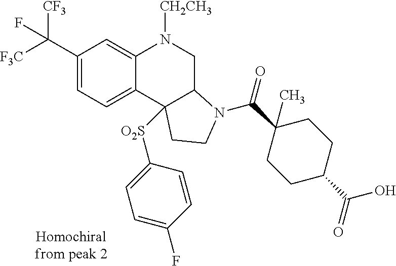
C1(C([F3C])([CF3])F)=CC=C2C(=C1)N([CH2CH3])CC1C2([O2S]C2=CC=C(F)C=C2)CCN1C(=O)C1(C)CCC(C(=O)O)CC1
